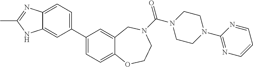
C1(C2=CC=C3C(=C2)NC(C)=N3)=CC=C2C(=C1)CN(C(N1CCN(C3=NC=CC=N3)CC1)=O)CCO2
